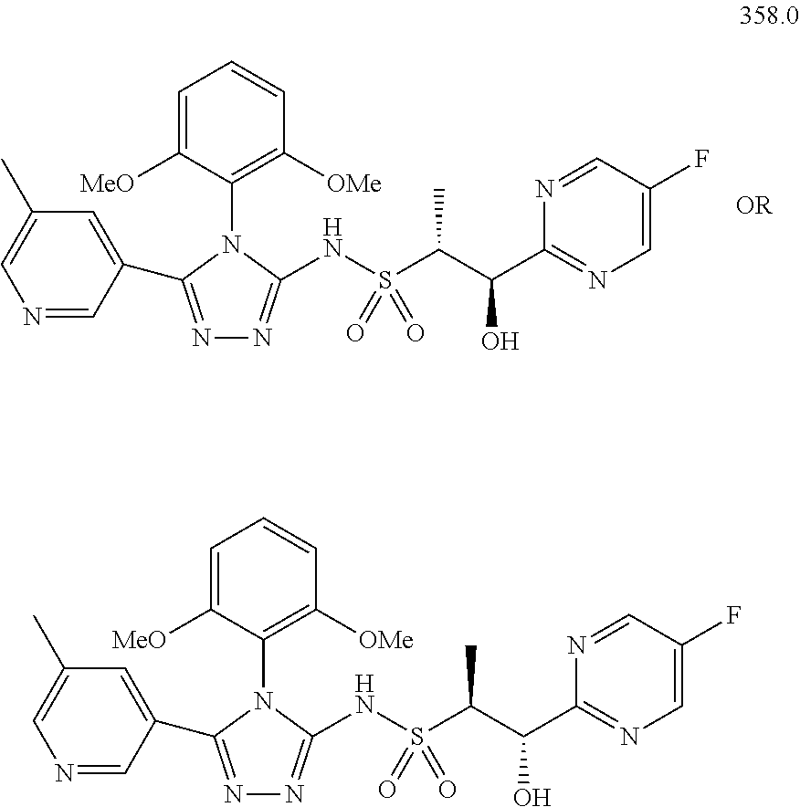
C1=C([MeO])C(N2C(C3=CC(C)=CN=C3)=NN=C2NS(=O)(=O)C(C)C(O)C2=NC=C(F)C=N2)=C([OMe])C=C1.C1=C([MeO])C(N2C(C3=CC(C)=CN=C3)=NN=C2NS(=O)(=O)C(C)C(O)C2=NC=C(F)C=N2)=C([OMe])C=C1
